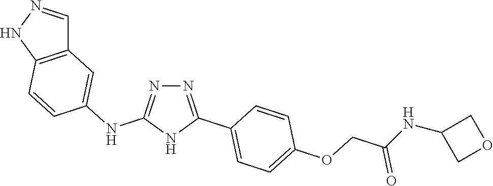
N1=C(NC2=CC3=C(C=C2)NN=C3)NC(C2=CC=C(OCC(NC3COC3)=O)C=C2)=N1
